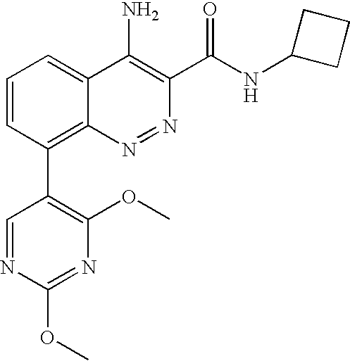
C1=NC(OC)=NC(OC)=C1C1=C2C(=CC=C1)C(N)=C(C(NC1CCC1)=O)N=N2
